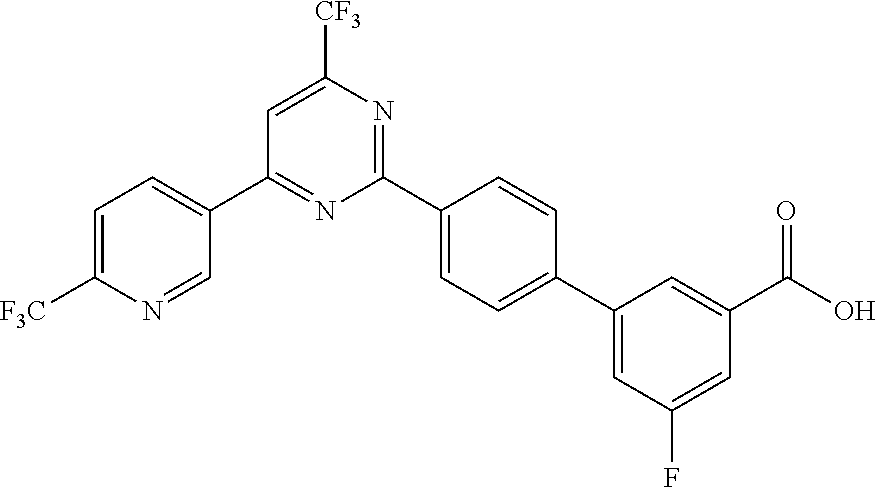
C1(C2=CC=C([F3C])N=C2)=NC(C2=CC=C(C3=CC(F)=CC(C(O)=O)=C3)C=C2)=NC([CF3])=C1
